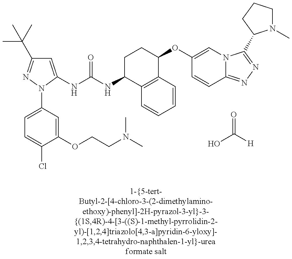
C1=C(NC(=O)NC2C3=C(C(OC4=CN5C(=NN=C5C5N(C)CCC5)C=C4)CC2)C=CC=C3)N(C2=CC=C(Cl)C(OCCN(C)C)=C2)N=C1C(C)(C)C.OC(=O)[H]
